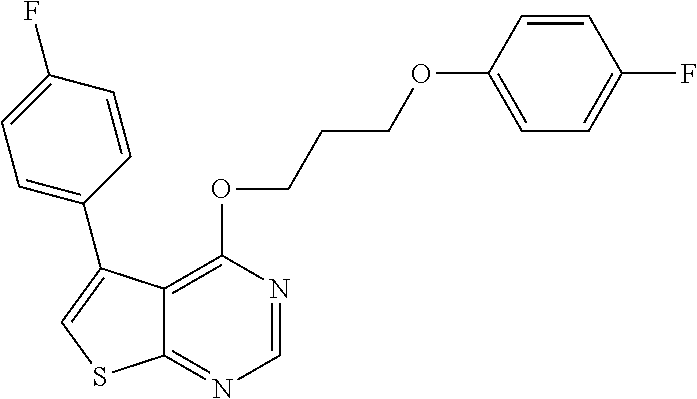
C12=C(OCCCOC3=CC=C(F)C=C3)N=CN=C1SC=C2C1=CC=C(F)C=C1
